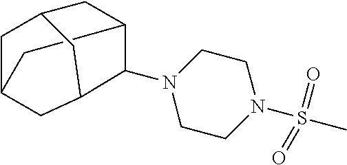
C12CC3CC(C1)CC(C2N1CCN(S(C)(=O)=O)CC1)C3
